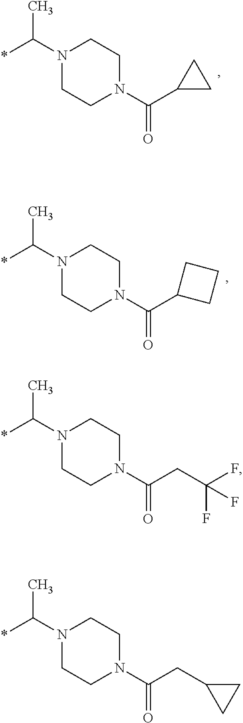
N1(C(*)C)CCN(C(C2CC2)=O)CC1.N1(C(*)C)CCN(C(CC(F)(F)F)=O)CC1.N1(C(*)C)CCN(C(CC2CC2)=O)CC1.N1(C(*)C)CCN(C(C2CCC2)=O)CC1
